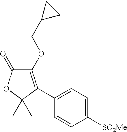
C1(OCC2CC2)=C(C2=CC=C([SO2Me])C=C2)C(C)(C)OC1=O
